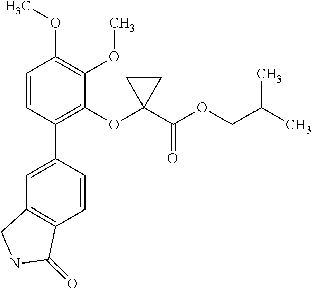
C1=C(C2=C(OC3(C(OCC(C)C)=O)CC3)C(OC)=C(OC)C=C2)C=CC2=C1CNC2=O
